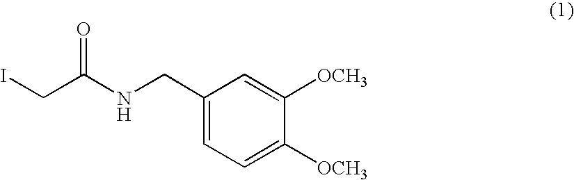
ICC(NCC1=CC=C([OCH3])C([OCH3])=C1)=O
